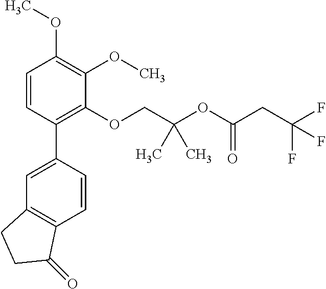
C1=CC(C2=CC3=C(C=C2)C(=O)CC3)=C(OCC(OC(CC(F)(F)F)=O)(C)C)C(OC)=C1OC
